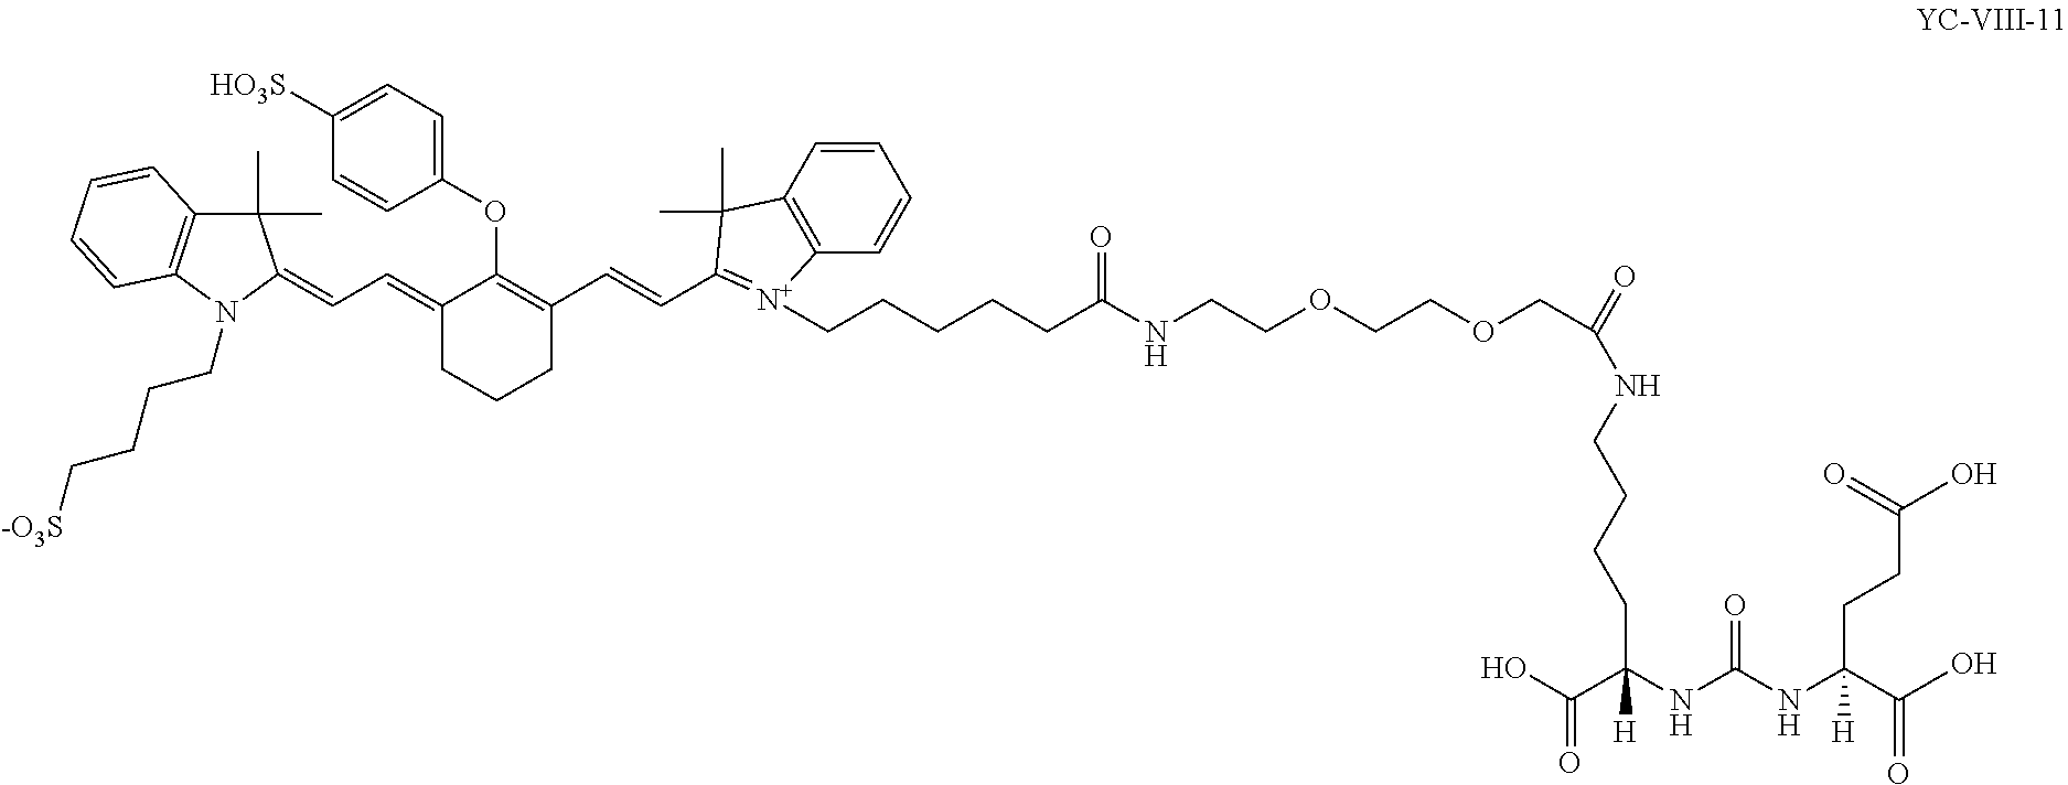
C(CCC(=O)O)(C(=O)O)(NC(=O)NC(C(O)=O)([H])CCCCNC(=O)COCCOCCNC(CCCCC[N+]1=C(C=CC2=C(OC3=CC=C([HO3S])C=C3)C(=CC=C3N(CCCC[-O3S])C4=C(C=CC=C4)C3(C)C)CCC2)C(C)(C)C2=C1C=CC=C2)=O)[H]
